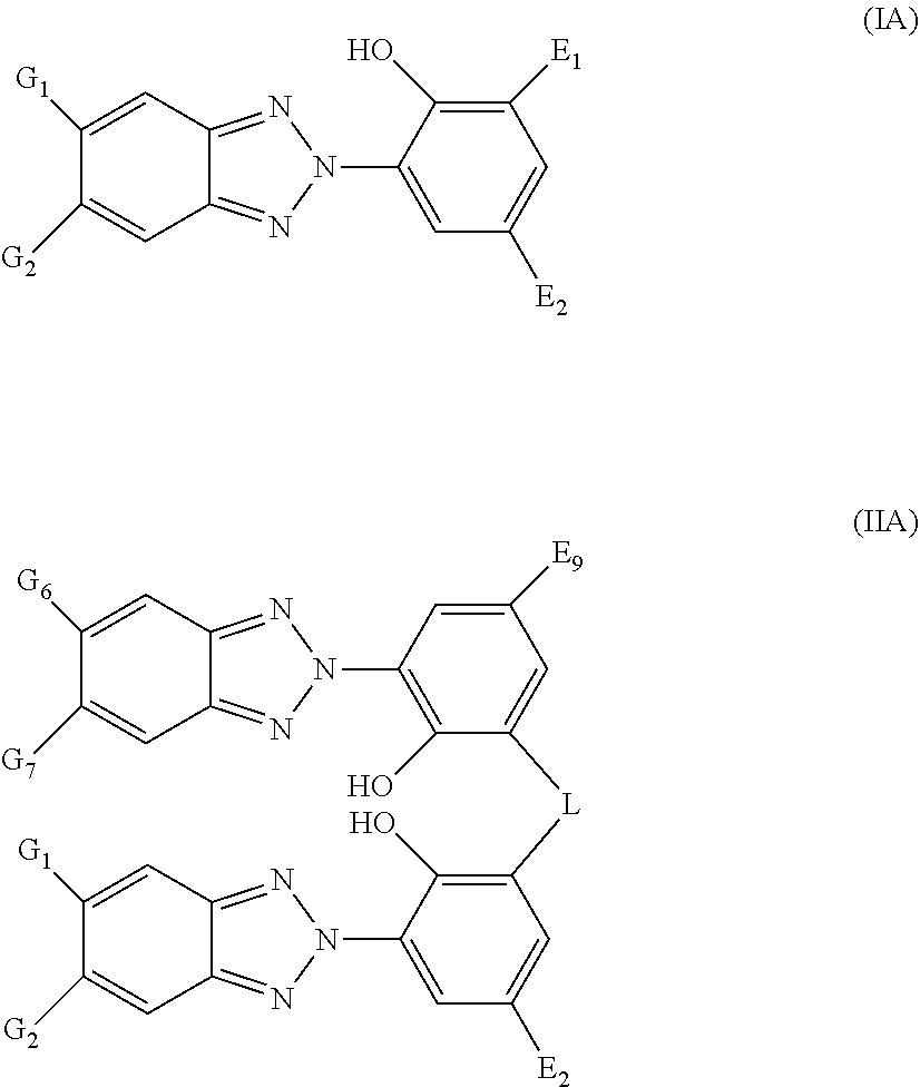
C1([G1])=CC2=NN(C3=CC([E2])=CC([E1])=C3O)N=C2C=C1[G2].C1([G6])=CC2=NN(C3=C(O)C([L]C4=C(O)C(N5N=C6C=C([G2])C([G1])=CC6=N5)=CC([E2])=C4)=CC([E9])=C3)N=C2C=C1[G7]
